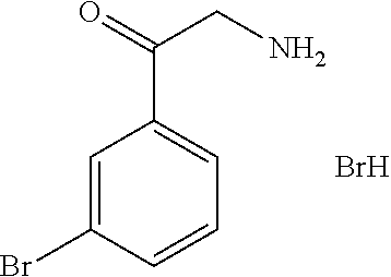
C1=C(Br)C=CC=C1C(=O)CN.Br
